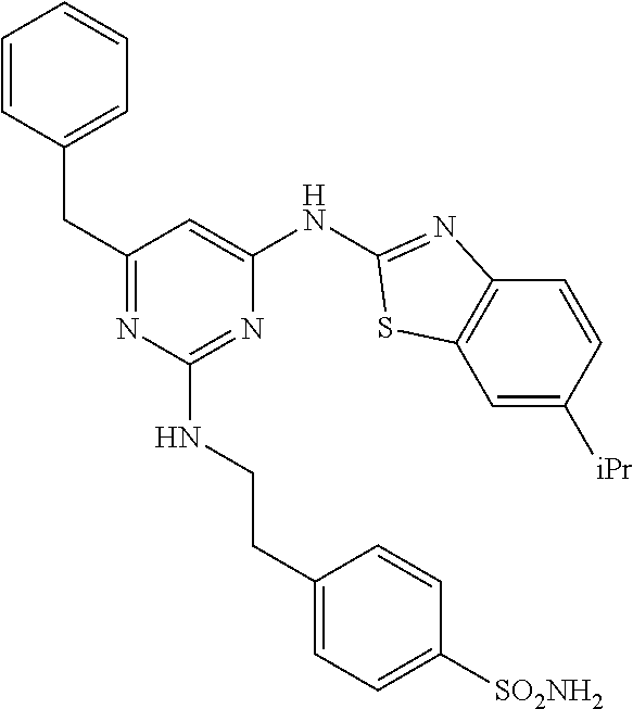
C1=CC=CC=C1CC1=NC(NCCC2=CC=C([SO2NH2])C=C2)=NC(NC2=NC3=C(C=C([iPr])C=C3)S2)=C1
